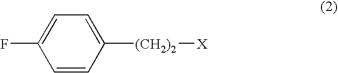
C1=CC([(CH2)2][X])=CC=C1F
